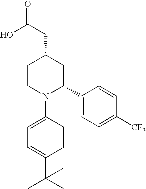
C1=C(N2C(C3=CC=C([CF3])C=C3)CC(CC(=O)O)CC2)C=CC(C(C)(C)C)=C1
